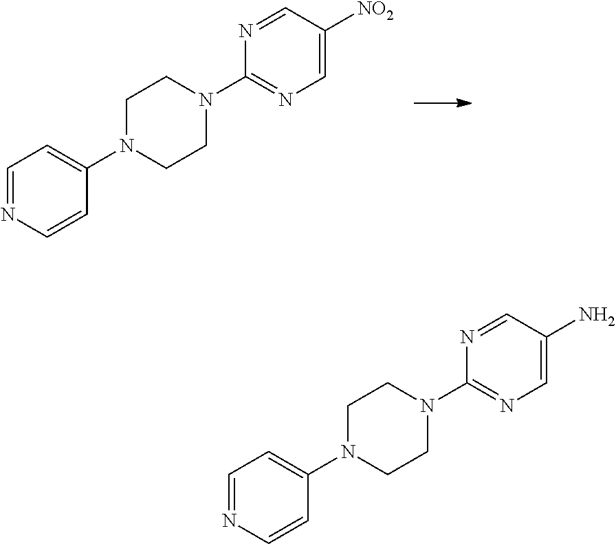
C1=NC=CC(N2CCN(C3=NC=C([NO2])C=N3)CC2)=C1.C1=NC=CC(N2CCN(C3=NC=C(N)C=N3)CC2)=C1
